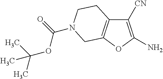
C1([CN])=C(N)OC2=C1CCN(C(OC(C)(C)C)=O)C2
